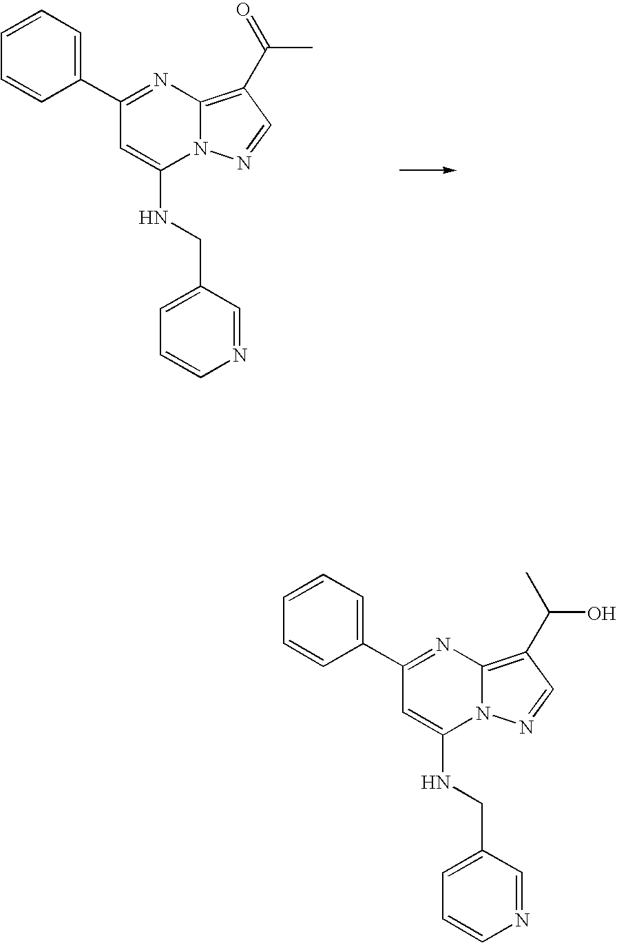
C1=CC=C(C2=NC3=C(C(C)=O)C=NN3C(NCC3=CC=CN=C3)=C2)C=C1.C1=CC=C(C2=NC3=C(C(O)C)C=NN3C(NCC3=CC=CN=C3)=C2)C=C1
